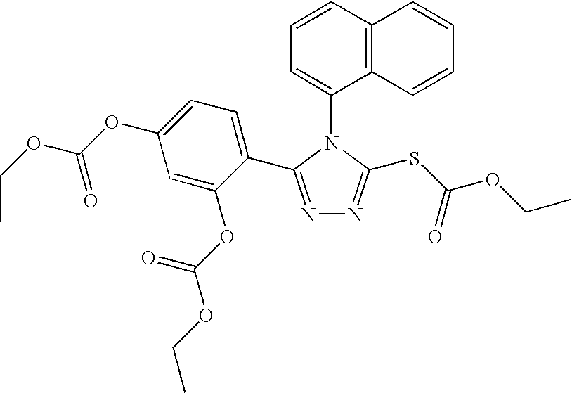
C1=CC2=C(C(N3C(SC(OCC)=O)=NN=C3C3=CC=C(OC(OCC)=O)C=C3OC(OCC)=O)=C1)C=CC=C2
